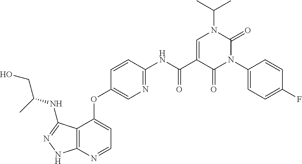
C12=C(N=CC=C1OC1=CN=C(NC(C3=CN(C(C)C)C(=O)N(C4=CC=C(F)C=C4)C3=O)=O)C=C1)NN=C2NC(CO)C
